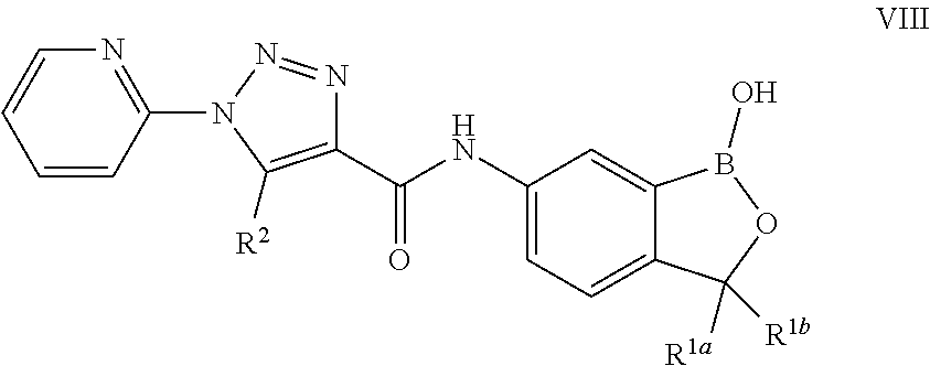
C1=CC(N2C([R2])=C(C(NC3=CC=C4C(=C3)B(O)OC4([R1a])[R1b])=O)N=N2)=NC=C1
